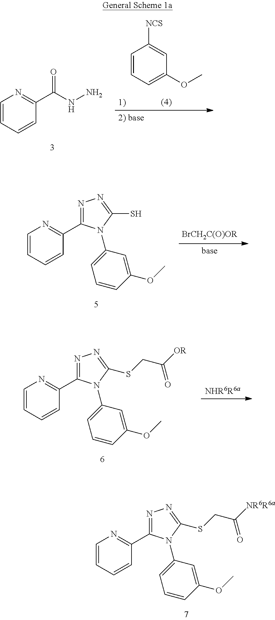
C1=CC=CC(C(NN)=O)=N1.C1=CC=C(OC)C=C1[NCS].C1=CC=CC(C2=NN=C(SCC([NR6R6a])=O)N2C2=CC=CC(OC)=C2)=N1.C1=CC=CC(C2=NN=C(S)N2C2=CC=CC(OC)=C2)=N1.[BrCH2C(O)OR].[base].C1=CC=CC(C2=NN=C(SCC([OR])=O)N2C2=CC=CC(OC)=C2)=N1
